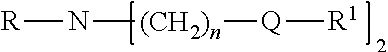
[R]N[(CH2)n][Q][R1]
